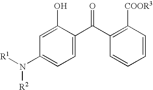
C1(N([R1])[R2])=CC=C(C(C2=C([COOR3])C=CC=C2)=O)C(O)=C1
